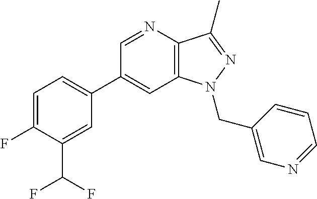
C1(C2=CC=C(F)C(C(F)F)=C2)=CC2=C(C(C)=NN2CC2=CN=CC=C2)N=C1
